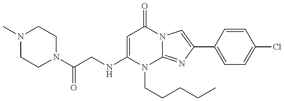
N(C1=CC(=O)N2C(=NC(C3=CC=C(Cl)C=C3)=C2)N1CCCCC)CC(N1CCN(C)CC1)=O
